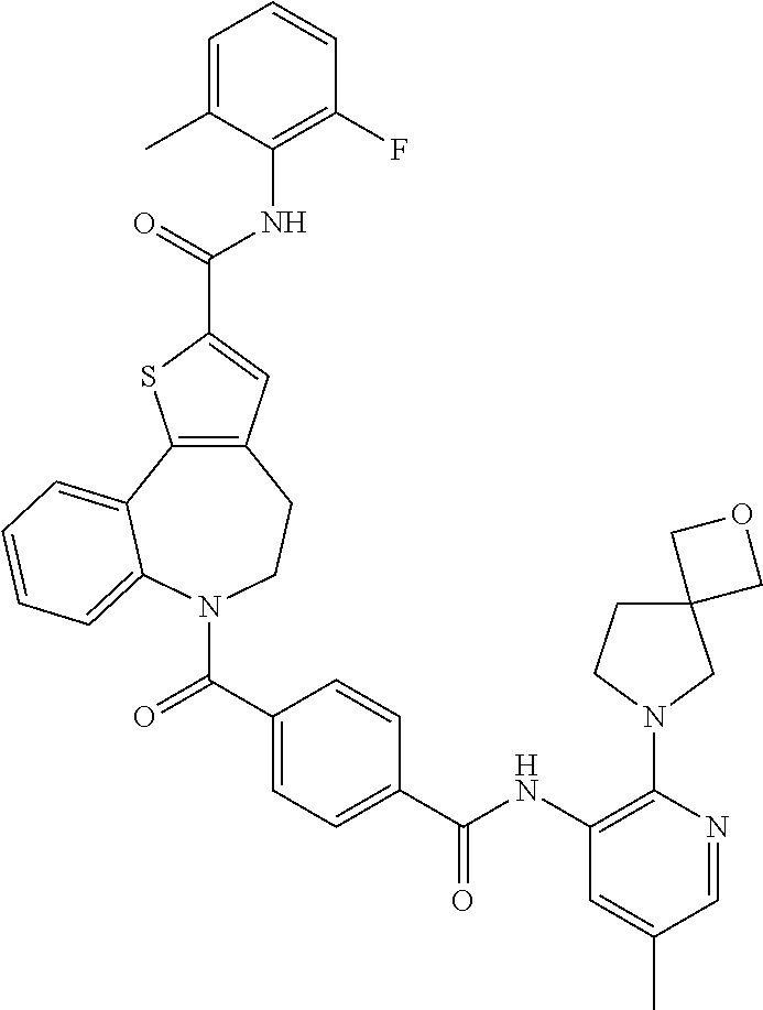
C12=C(C3=CC=CC=C3N(C(=O)C3=CC=C(C(=O)NC4=C(N5CC6(CC5)COC6)N=CC(C)=C4)C=C3)CC1)SC(C(NC1=C(F)C=CC=C1C)=O)=C2
